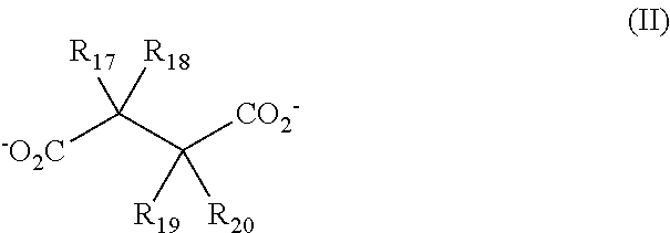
[-O2C]C(C([CO2-])([R19])[R20])([R17])[R18]
